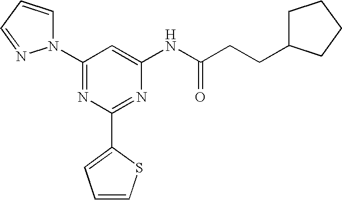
C1(N2C=CC=N2)=NC(C2=CC=CS2)=NC(NC(CCC2CCCC2)=O)=C1
